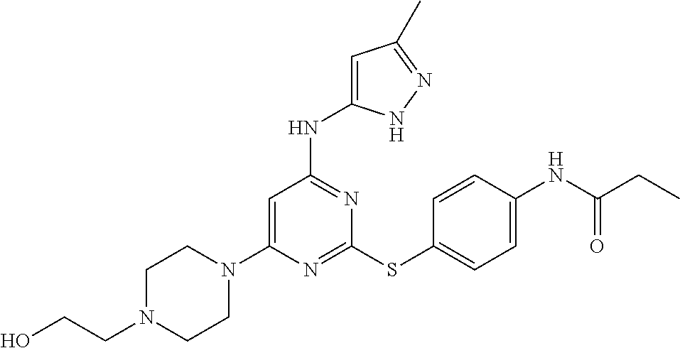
N1=C(SC2=CC=C(NC(CC)=O)C=C2)N=C(NC2=CC(C)=NN2)C=C1N1CCN(CCO)CC1
